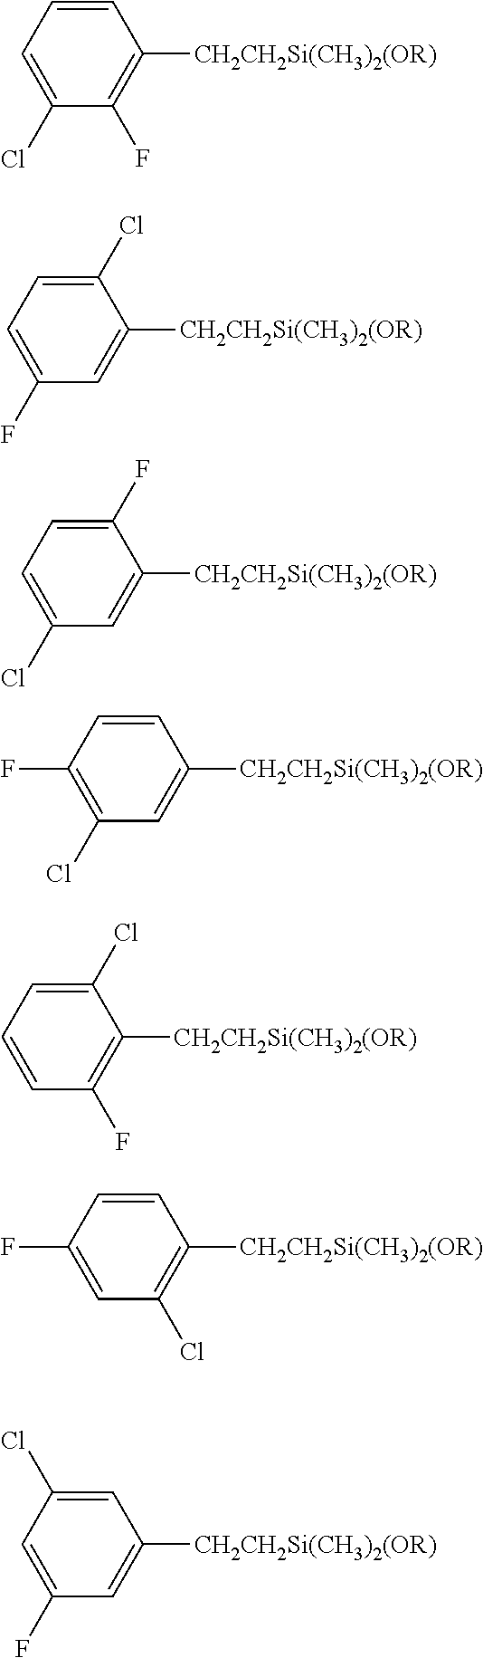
C1=CC=C(Cl)C(F)=C1[CH2CH2Si(CH3)2(OR)].C1(Cl)=CC=C(F)C=C1[CH2CH2Si(CH3)2(OR)].C1(F)=CC=C(Cl)C=C1[CH2CH2Si(CH3)2(OR)].C1=CC(F)=C(Cl)C=C1[CH2CH2Si(CH3)2(OR)].C1(Cl)=CC=CC(F)=C1[CH2CH2Si(CH3)2(OR)].C1=CC(F)=CC(Cl)=C1[CH2CH2Si(CH3)2(OR)].C1=C(Cl)C=C(F)C=C1[CH2CH2Si(CH3)2(OR)]
